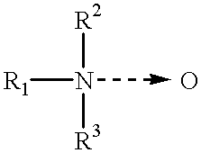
N([R2])([R3])[R1].O
